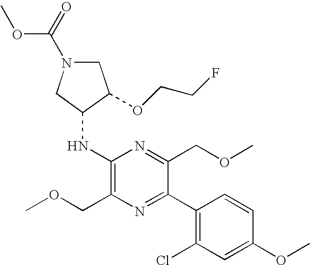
C1(NC2CN(C(OC)=O)CC2OCCF)=C(COC)N=C(C2=C(Cl)C=C(OC)C=C2)C(COC)=N1
